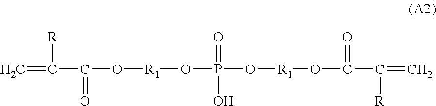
C=C(C(O[R1]OP(O[R1]OC(C([R])=C)=O)(=O)O)=O)[R]
